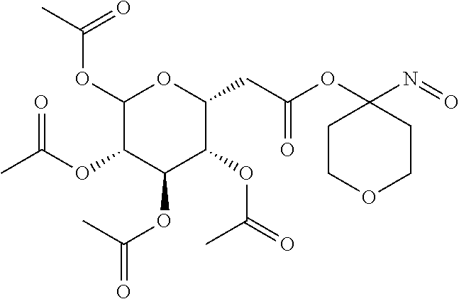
C1COCCC1(N=O)OC(CC1C(OC(=O)C)C(OC(=O)C)C(OC(C)=O)C(OC(C)=O)O1)=O
